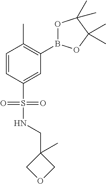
C1=CC(S(=O)(=O)NCC2(C)COC2)=CC(B2OC(C)(C)C(C)(C)O2)=C1C
